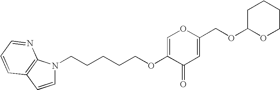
C1=C(OCCCCCN2C=CC3=C2N=CC=C3)C(=O)C=C(COC2CCCCO2)O1
